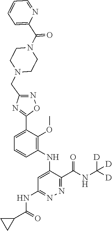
C1=C(C2=NC(CN3CCN(C(C4=CC=CC=N4)=O)CC3)=NO2)C(OC)=C(NC2=CC(NC(C3CC3)=O)=NN=C2C(NC([D])([D])[D])=O)C=C1
